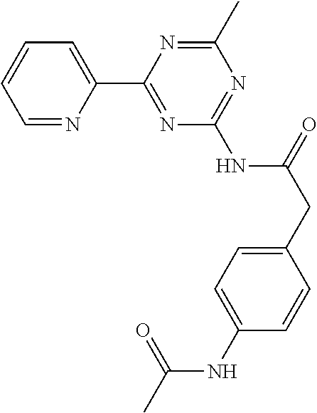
C1=NC(C2=NC(NC(CC3=CC=C(NC(C)=O)C=C3)=O)=NC(C)=N2)=CC=C1
